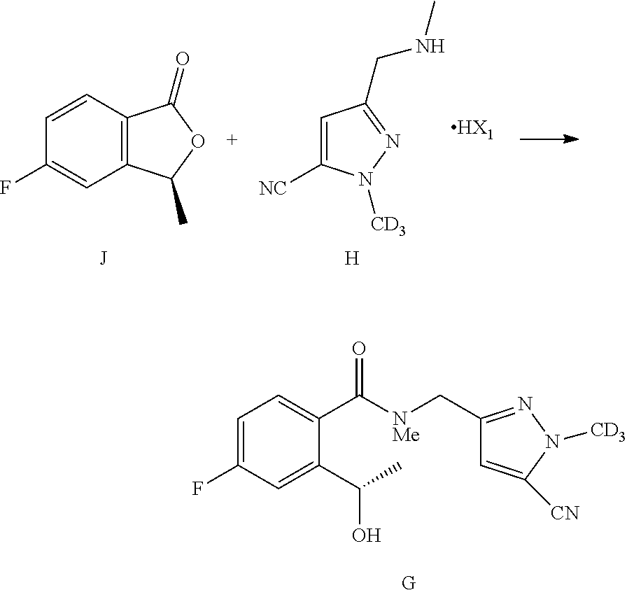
C1=CC2=C(C=C1F)C(C)OC2=O.[J].C1([NC])=CC(CNC)=NN1[CD3].[H].[HX1].C1=C(F)C=C(C(C)O)C(C([NMe]CC2=NN([CD3])C([CN])=C2)=O)=C1
